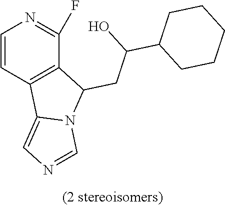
C1=CC2=C(C(F)=N1)C(CC(C1CCCCC1)O)N1C2=CN=C1
